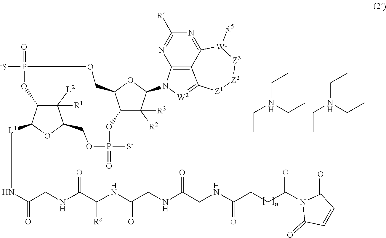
N1=C2C3=C(N=C1[R4])N(C1C([R2])([R3])C4C(O1)COP([-S])(=O)OC1C([L2])([R1])C(COP([S-])(=O)O4)OC1[L1]NC(CNC(C(NC(CNC(CNC(CCC(N1C(=O)C=CC1=O)=O)=O)=O)=O)[Rc])=O)=O)[W2]=C3[Z1][Z2][Z3][W1]2[R5].CC[N+H](CC)CC.CC[N+H](CC)CC
